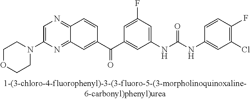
C1=C(N2CCOCC2)N=C2C(=N1)C=CC(C(C1=CC(NC(NC3=CC(Cl)=C(F)C=C3)=O)=CC(F)=C1)=O)=C2
